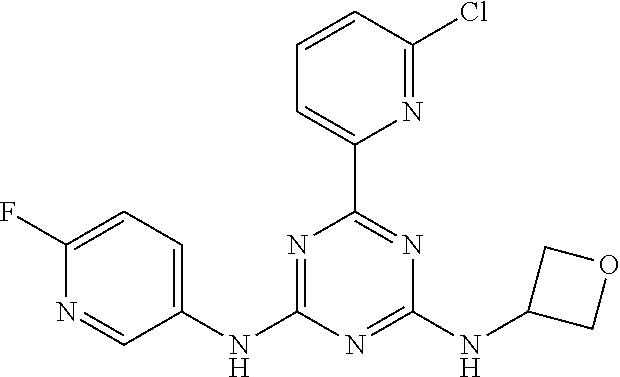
C1(NC2=CC=C(F)N=C2)=NC(C2=CC=CC(Cl)=N2)=NC(NC2COC2)=N1
